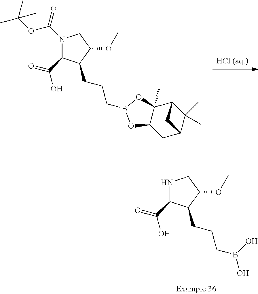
N1C(C(=O)O)C(CCCB(O)O)C(OC)C1.[HCl (aq.)].N1(C(OC(C)(C)C)=O)C(C(=O)O)C(CCCB2OC3(C)C(CC4C(C)(C)C3C4)O2)C(OC)C1
